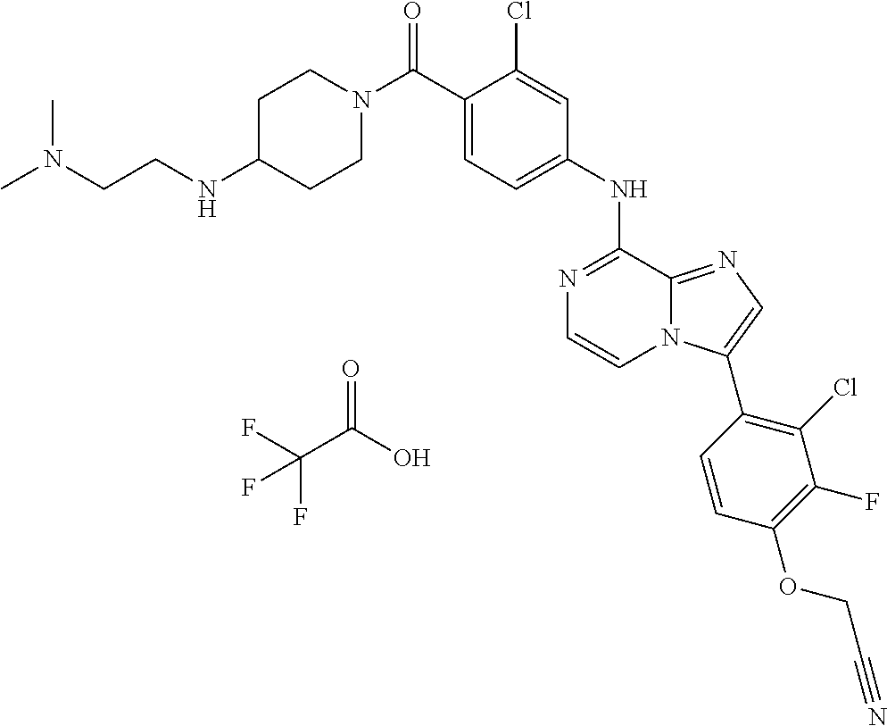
N1(C(C2=CC=C(NC3=NC=CN4C3=NC=C4C3=C(Cl)C(F)=C(OCC#N)C=C3)C=C2Cl)=O)CCC(NCCN(C)C)CC1.O=C(O)C(F)(F)F
